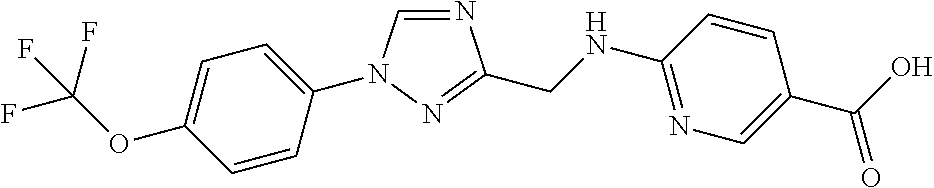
N1=CN(C2=CC=C(OC(F)(F)F)C=C2)N=C1CNC1=NC=C(C(O)=O)C=C1
